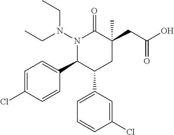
N1(N(CC)CC)C(C2=CC=C(Cl)C=C2)C(C2=CC=CC(Cl)=C2)CC(CC(O)=O)(C)C1=O
